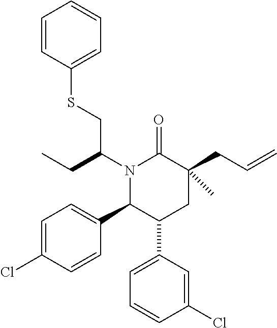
N1(C(CSC2=CC=CC=C2)CC)C(C2=CC=C(Cl)C=C2)C(C2=CC=CC(Cl)=C2)CC(CC=C)(C)C1=O
